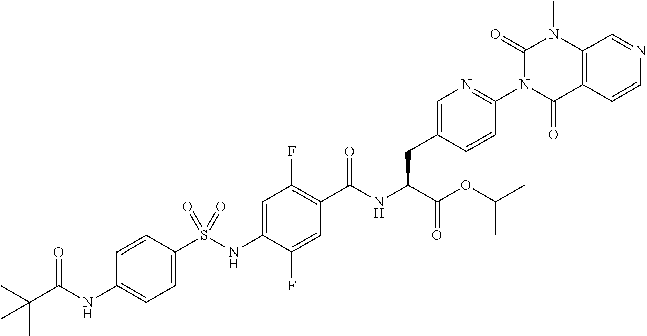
C1=C(S(NC2=CC(F)=C(C(NC(C(=O)OC(C)C)CC3=CN=C(N4C(=O)C5=C(N(C)C4=O)C=NC=C5)C=C3)=O)C=C2F)(=O)=O)C=CC(NC(C(C)(C)C)=O)=C1
